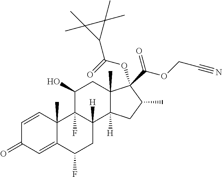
C1=CC2(C)C(=CC1=O)C(F)CC1([H])C2(F)C(O)CC2(C)C1([H])CC(C)C2(OC(C1C(C)(C)C1(C)C)=O)C(OCC#N)=O
